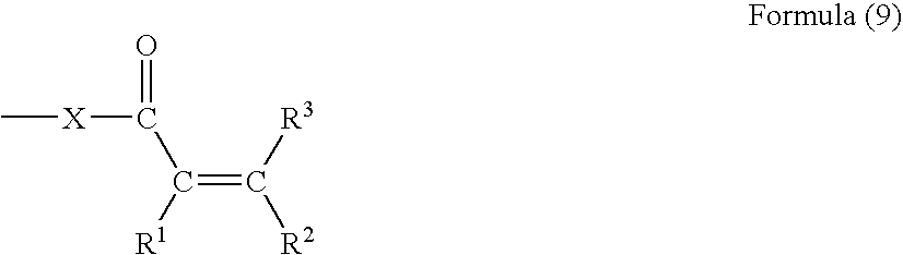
C(=C([R3])[R2])(C([X]C)=O)[R1]
